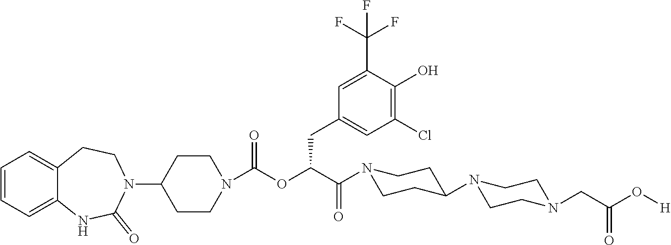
C1=CC=C2C(=C1)CCN(C1CCN(C(OC(CC3=CC(Cl)=C(O)C(C(F)(F)F)=C3)C(=O)N3CCC(N4CCN(CC(O[H])=O)CC4)CC3)=O)CC1)C(=O)N2
